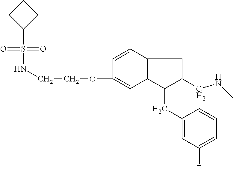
S(=O)(NCCOC1=CC2=C(C=C1)CC(CNC)C2CC1=CC(F)=CC=C1)(=O)C1CCC1
